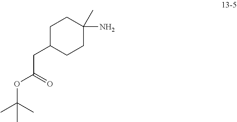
C1C(CC(=O)OC(C)(C)C)CCC(N)(C)C1
